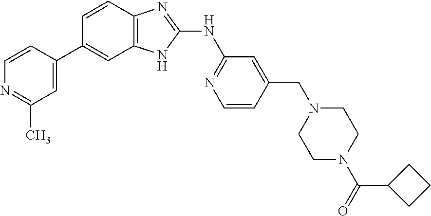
N1=C(C)C=C(C2=CC3=C(C=C2)N=C(NC2=NC=CC(CN4CCN(C(=O)C5CCC5)CC4)=C2)N3)C=C1
